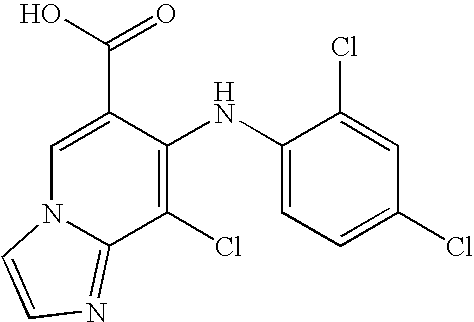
C1(Cl)=C(NC2=CC=C(Cl)C=C2Cl)C(C(O)=O)=CN2C1=NC=C2
